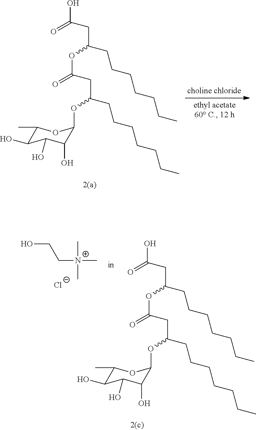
OC(=O)CC(CCCCCCC)OC(=O)CC(OC1C(O)C(O)C(O)C(C)O1)CCCCCCC.OC(=O)CC(CCCCCCC)OC(=O)CC(OC1C(O)C(O)C(O)C(C)O1)CCCCCCC.C([N+](C)(C)C)CO.[Cl-]
